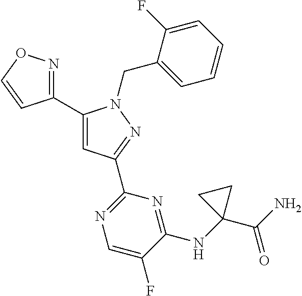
C1(C2=NOC=C2)=CC(C2=NC=C(F)C(NC3(C(N)=O)CC3)=N2)=NN1CC1=CC=CC=C1F
